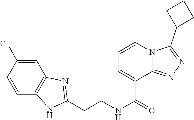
C1=C(Cl)C=CC2=C1N=C(CCNC(=O)C1=CC=CN3C1=NN=C3C1CCC1)N2
